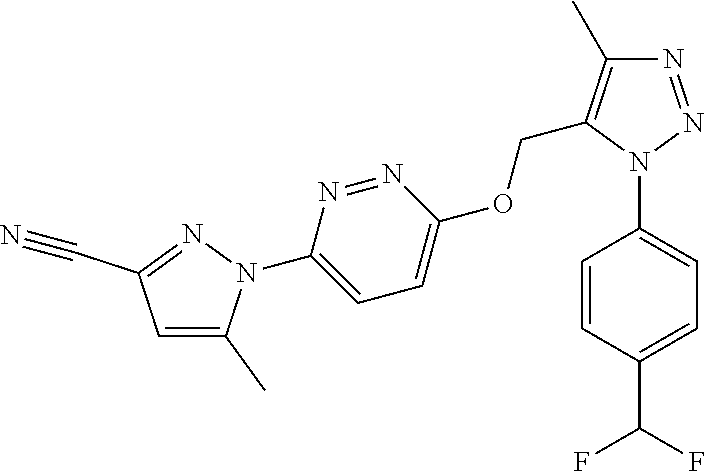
C1=CC(N2N=NC(C)=C2COC2=CC=C(N3C(C)=CC(C#N)=N3)N=N2)=CC=C1C(F)F
